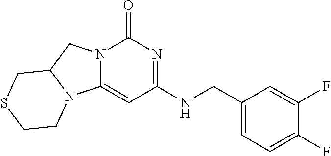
N12C(=CC(NCC3=CC=C(F)C(F)=C3)=NC1=O)N1C(C2)CSCC1
